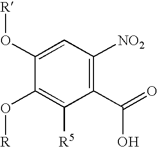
C1(O[R])=CC([NO2])=C(C(=O)O)C([R5])=C1O[R]
